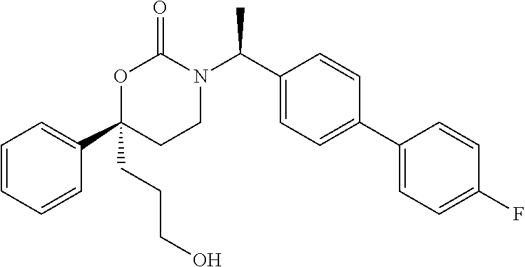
C1(CCCO)(C2=CC=CC=C2)CCN(C(C2=CC=C(C3=CC=C(F)C=C3)C=C2)C)C(=O)O1
